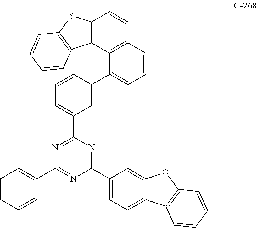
C1=CC2=C(C3=C1C=CC=C3C1=CC(C3=NC(C4=CC=CC=C4)=NC(C4=CC=C5C(=C4)OC4=C5C=CC=C4)=N3)=CC=C1)C1=C(S2)C=CC=C1
